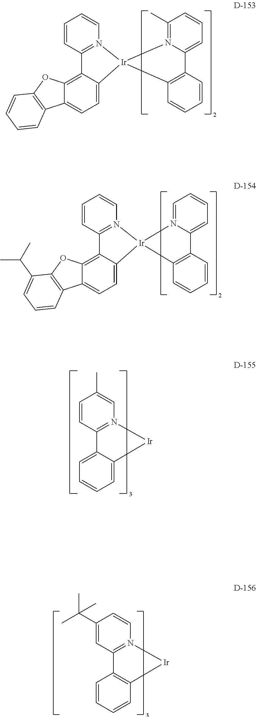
C12=CC=C3C(=C1OC1=C2C=CC=C1C(C)C)C1=N(C=CC=C1)[Ir]31C2=C(C=CC=C2)C2=CC=CC=N21.C12=CC=C3C(=C1OC1=C2C=CC=C1)C1=N(C=CC=C1)[Ir]31C2=C(C=CC=C2)C2=CC=CC(C)=N21.C1=CC=C2C(=C1)C1=N(C=C(C)C=C1)[Ir]2.C1=CC2=C(C=C1)[Ir]N1=C2C=C(C(C)(C)C)C=C1
